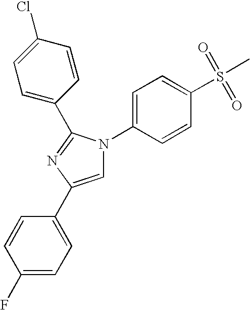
C1=C(N2C=C(C3=CC=C(F)C=C3)N=C2C2=CC=C(Cl)C=C2)C=CC(S(C)(=O)=O)=C1
